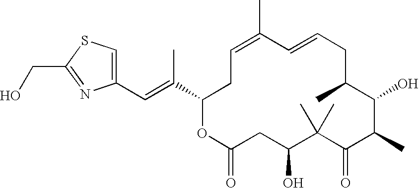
C1=C(C)C=CCC(C)C(O)C(C)C(=O)C(C)(C)C(O)CC(=O)OC(C(=CC2=CSC(CO)=N2)C)C1
